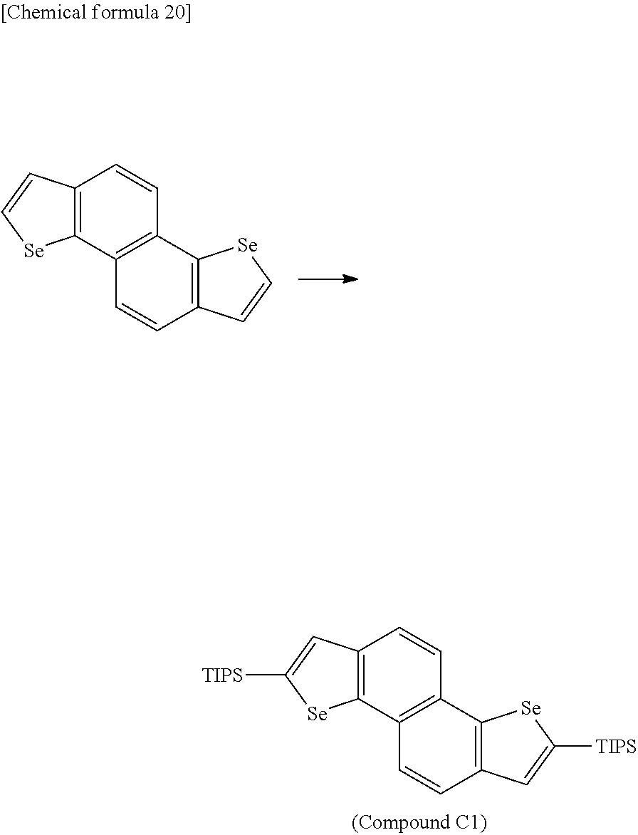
C12=C(C3=C(C=C1)C1=C(C=C3)C=C[Se]1)[Se]C=C2.C12=C(C3=C(C=C1)C1=C(C=C3)C=C([TIPS])[Se]1)[Se]C([TIPS])=C2
